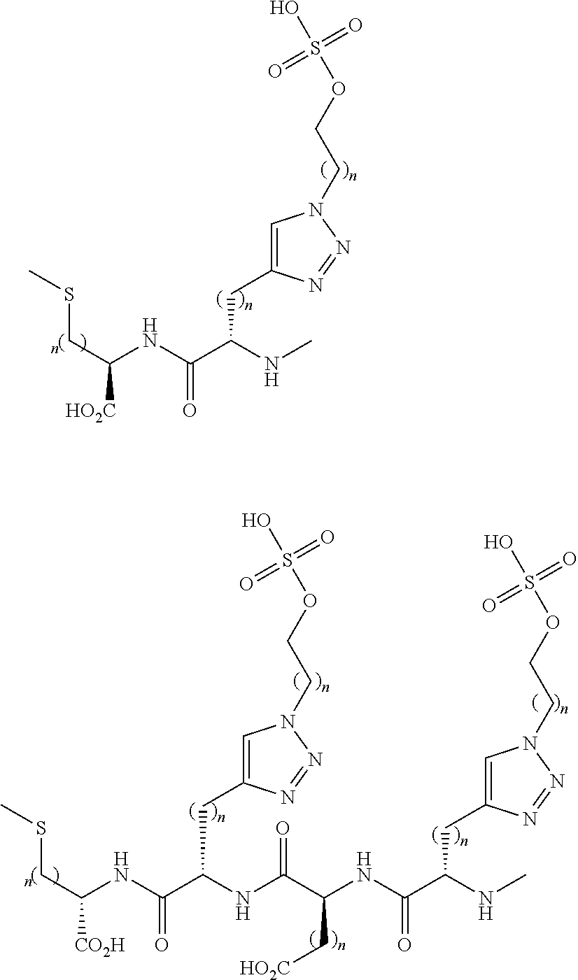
C1=C(CC(C(NC(CSC)[HO2C])=O)NC)N=NN1CCOS(O)(=O)=O.C1=C(CC(C(NC(CSC)[CO2H])=O)NC(C(NC(C(NC)CC2=CN(CCOS(O)(=O)=O)N=N2)=O)C[HO2C])=O)N=NN1CCOS(O)(=O)=O
